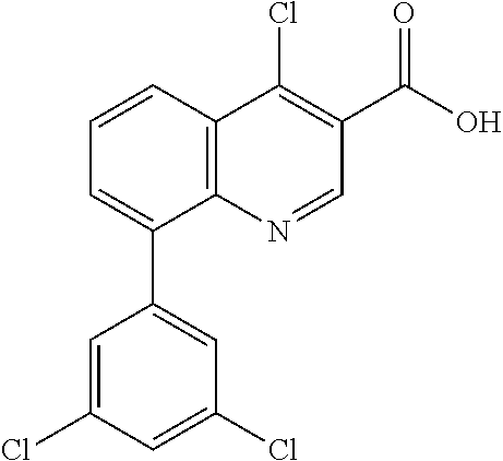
C12=C(C=CC=C1C1=CC(Cl)=CC(Cl)=C1)C(Cl)=C(C(O)=O)C=N2
